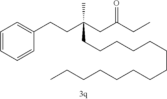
C1=CC=CC(CCC(CC(CC)=O)(CCCCCCCCCCCCCC)C)=C1
